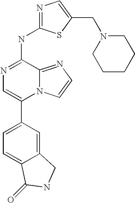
N12C(=NC=C1)C(NC1=NC=C(CN3CCCCC3)S1)=NC=C2C1=CC=C2C(=C1)CNC2=O
